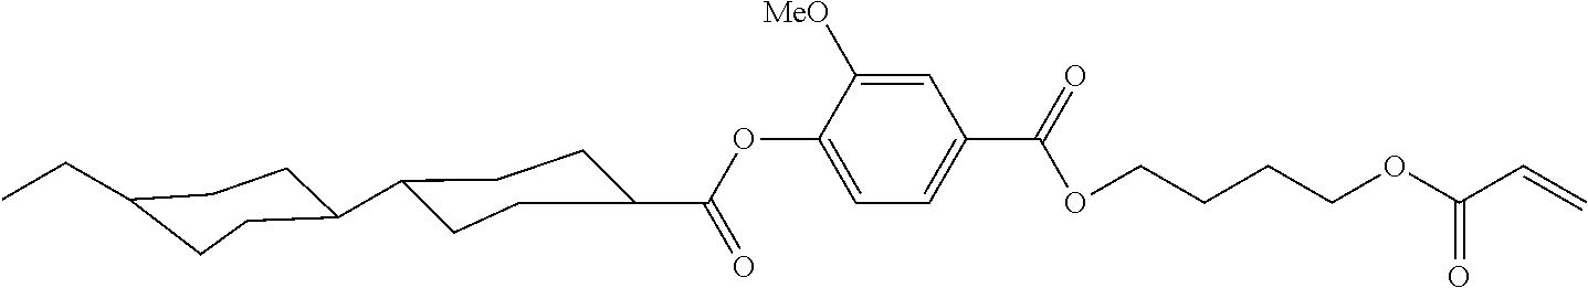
C1=C([MeO])C(OC(C2CCC(C3CCC(CC)CC3)CC2)=O)=CC=C1C(OCCCCOC(=O)C=C)=O
